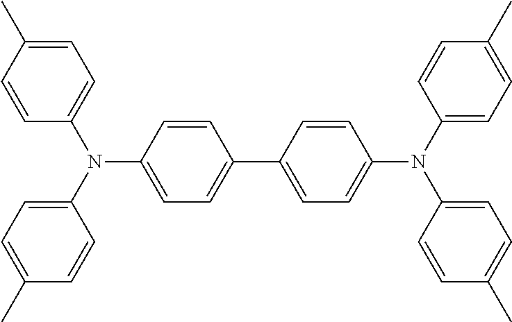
C1=C(C)C=CC(N(C2=CC=C(C)C=C2)C2=CC=C(C3=CC=C(N(C4=CC=C(C)C=C4)C4=CC=C(C)C=C4)C=C3)C=C2)=C1
